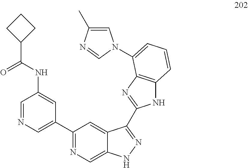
C1=NC=C(C2=NC=C3C(=C2)C(C2=NC4=C(N2)C=CC=C4N2C=C(C)N=C2)=NN3)C=C1NC(C1CCC1)=O
